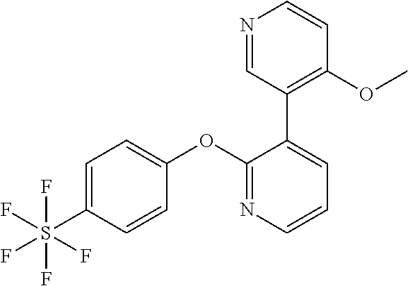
C1=C(S(F)(F)(F)(F)F)C=CC(OC2=NC=CC=C2C2=C(OC)C=CN=C2)=C1
